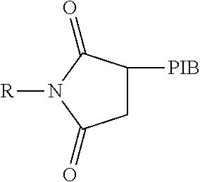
C1C([PIB])C(=O)N([R])C1=O
